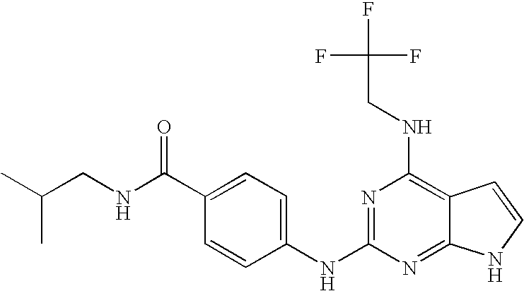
N(C(C1=CC=C(NC2=NC(NCC(F)(F)F)=C3C(=N2)NC=C3)C=C1)=O)CC(C)C
